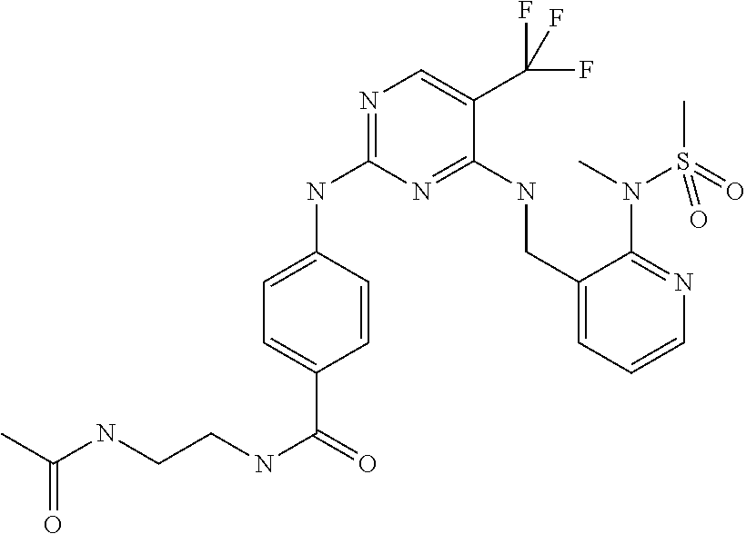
C1=C(NC2=NC=C(C(F)(F)F)C(NCC3=CC=CN=C3N(C)S(C)(=O)=O)=N2)C=CC(C(=O)NCCNC(C)=O)=C1
